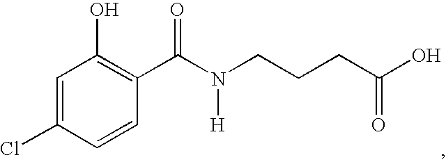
C1=C(Cl)C=CC(C(N(CCCC(O)=O)[H])=O)=C1O
